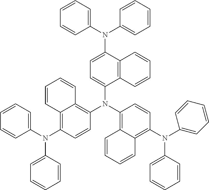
C12=C(C(N(C3=CC=CC=C3)C3=CC=CC=C3)=CC=C1N(C1=C3C(=C(N(C4=CC=CC=C4)C4=CC=CC=C4)C=C1)C=CC=C3)C1=C3C(=C(N(C4=CC=CC=C4)C4=CC=CC=C4)C=C1)C=CC=C3)C=CC=C2
